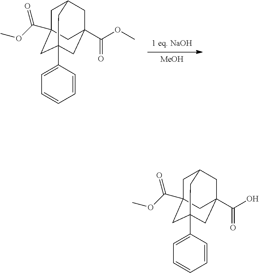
[MeOH].[1 eq. NaOH].C1C2(C(OC)=O)CC3(C4=CC=CC=C4)CC(C(OC)=O)(CC1C3)C2.C1C2(C(OC)=O)CC3(C4=CC=CC=C4)CC(C(O)=O)(CC1C3)C2
